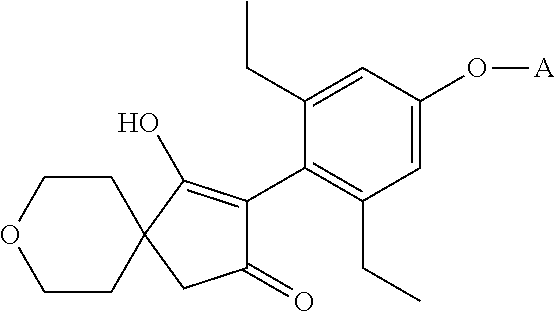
C1(=O)C(C2=C(CC)C=C(O[A])C=C2CC)=C(O)C2(C1)CCOCC2
